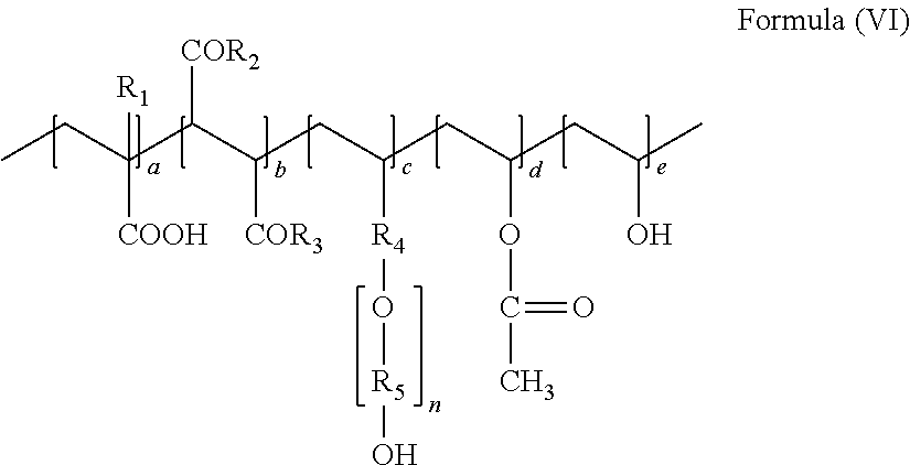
CCC(C(C(CC(CC(CC(C)O)OC(C)=O)[R4]O[R5]O)[COR3])[COR2])([R1])[COOH]
